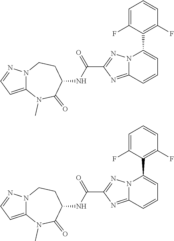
C12=CC=NN1CCC(NC(C1=NN3C(=N1)C=CC=C3C1=C(F)C=CC=C1F)=O)C(=O)N2C.C12=CC=NN1CCC(NC(C1=NN3C(=N1)C=CC=C3C1=C(F)C=CC=C1F)=O)C(=O)N2C
